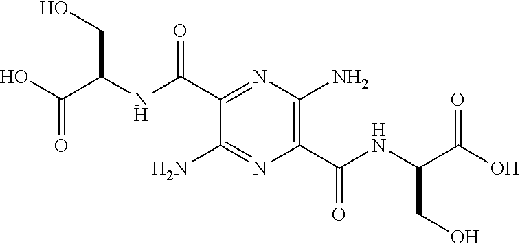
C1(N)=NC(C(NC(C(O)=O)CO)=O)=C(N)N=C1C(NC(C(O)=O)CO)=O
